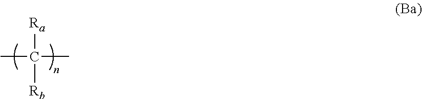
CC([Rb])([Ra])C
